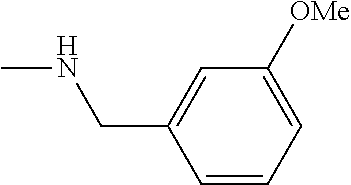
C1=CC=C([OMe])C=C1CNC
